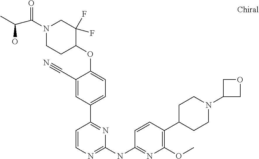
C1=CN=C(NC2=NC(OC)=C(C3CCN(C4COC4)CC3)C=C2)N=C1C1=CC=C(OC2C(F)(F)CN(C(C(O)C)=O)CC2)C(C#N)=C1
